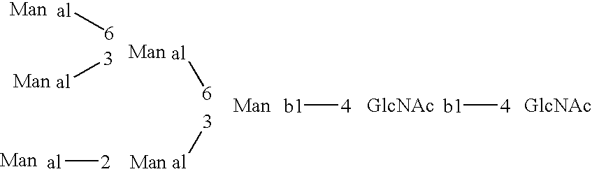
[al][6].[3][al].[b1][4].[b1][4].[al][6].[3][al].[al][2]
